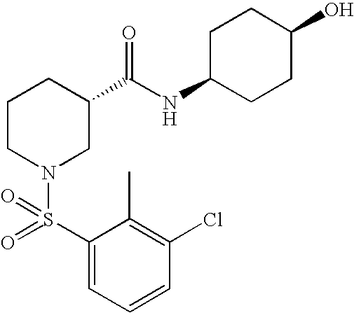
C1(Cl)=C(C)C(S(=O)(N2CC(C(NC3CCC(O)CC3)=O)CCC2)=O)=CC=C1
